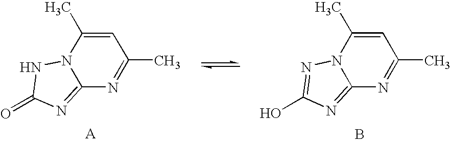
N1=C(C)C=C(C)N2C1=NC(=O)N2.N1=C(C)C=C(C)N2C1=NC(O)=N2.B
